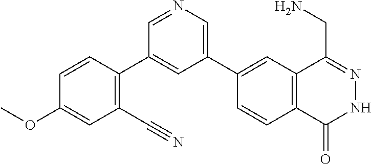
C1(C2=CN=CC(C3=C(C#N)C=C(OC)C=C3)=C2)=CC2=C(C=C1)C(=O)NN=C2CN
